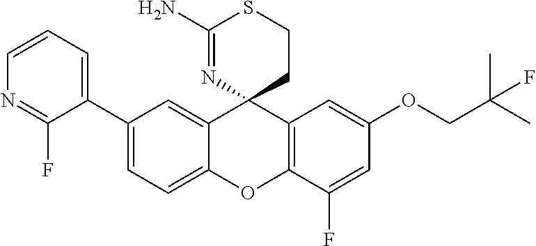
C1(C2=CC=CN=C2F)=CC=C2C(=C1)C1(C3=C(O2)C(F)=CC(OCC(C)(C)F)=C3)CCSC(N)=N1
